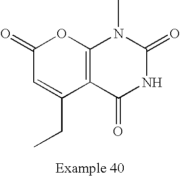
C12=C(C(=O)NC(=O)N1C)C(CC)=CC(=O)O2
